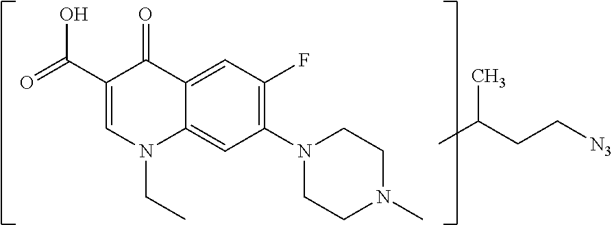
N1(CC)C2=CC(N3CCN(C)CC3)=C(F)C=C2C(=O)C(C(=O)O)=C1.CC(CC[N3])C
